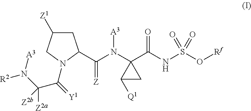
C1C([Z1])CN(C(=[Y1])C(N([A3])[R2])([Z2a])[Z2b])C1C(N(C1(C(NS(O[Rf])(=O)=O)=O)C([Q1])C1)[A3])=[Z]
